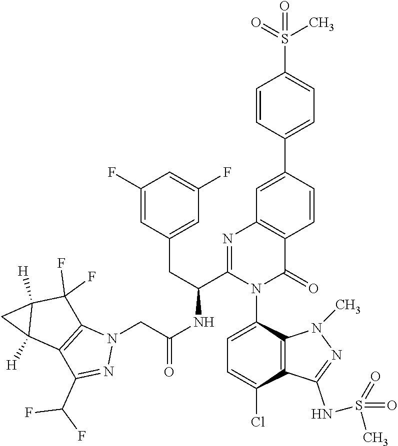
C1=C(N2C(=O)C3=C(N=C2C(NC(CN2C4=C(C(C(F)F)=N2)C2([H])C([H])(C4(F)F)C2)=O)CC2=CC(F)=CC(F)=C2)C=C(C2=CC=C(S(=O)(C)=O)C=C2)C=C3)C2=C(C(Cl)=C1)C(NS(=O)(=O)C)=NN2C
